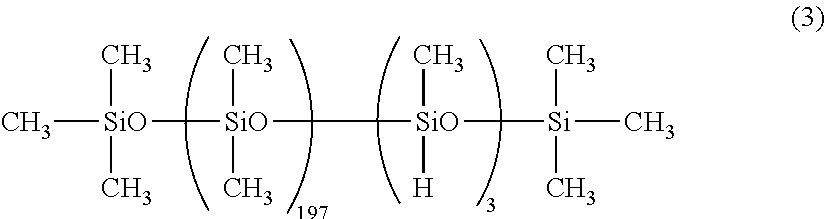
C[SiO](C)(C)[SiO](C)(C)[SiO]([Si](C)(C)C)([H])C
